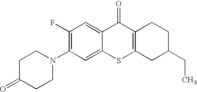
C1CN(C2=C(F)C=C3C(=C2)SC2=C(C3=O)CCC(CC)C2)CCC1=O
